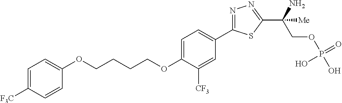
O(CCCCOC1=CC=C(C2=NN=C(C(COP(O)(=O)O)(N)[Me])S2)C=C1[CF3])C1=CC=C([F3C])C=C1
